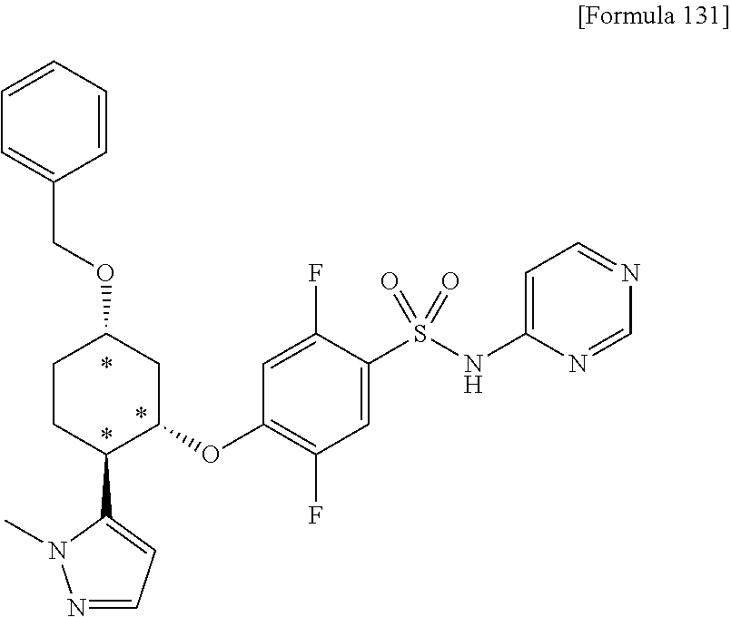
C1(S(NC2=CC=NC=N2)(=O)=O)=CC(F)=C(OC2CC(OCC3=CC=CC=C3)CCC2C2=CC=NN2C)C=C1F
